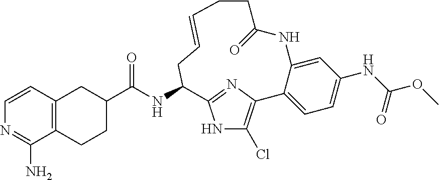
C1(C(NC2C3=NC(=C(Cl)N3)C3=CC=C(NC(OC)=O)C=C3NC(=O)CCC=CC2)=O)CC2=C(CC1)C(N)=NC=C2
